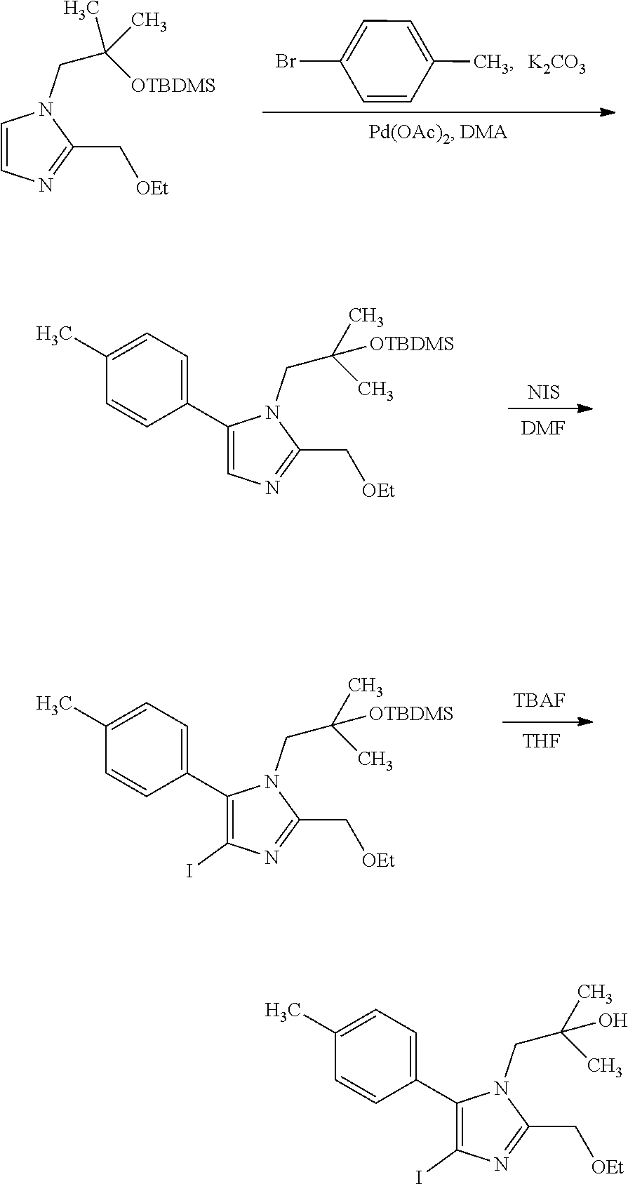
C1=CN=C(C[OEt])N1CC(C)([OTBDMS])C.C1=C(Br)C=CC(C)=C1.[K2CO3].C1(C2=CC=C(C)C=C2)=CN=C(C[OEt])N1CC(C)([OTBDMS])C.[NIS].[DMF].[TBAF].[THF].C1(C2=CC=C(C)C=C2)=C(I)N=C(C[OEt])N1CC(C)([OTBDMS])C.C1(C2=CC=C(C)C=C2)=C(I)N=C(C[OEt])N1CC(C)(O)C
